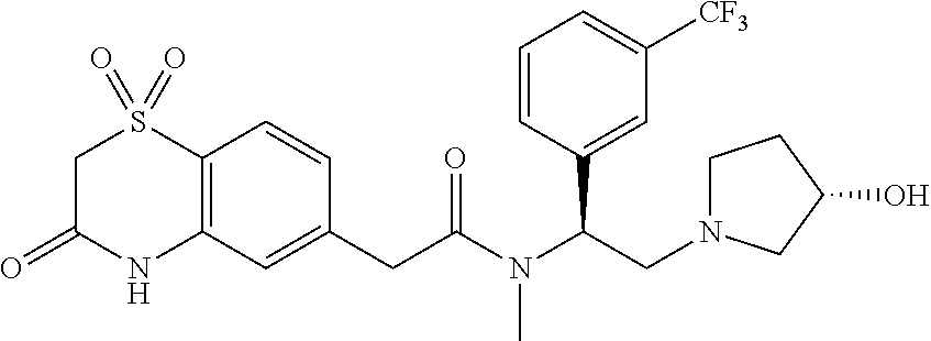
C12=C(C=C(CC(N(C(CN3CCC(O)C3)C3=CC([CF3])=CC=C3)C)=O)C=C1)NC(=O)CS2(=O)=O
